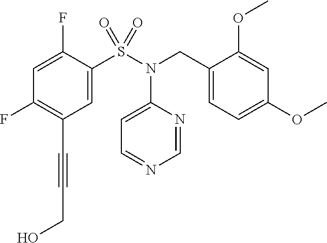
C1=C(S(N(CC2=CC=C(OC)C=C2OC)C2=CC=NC=N2)(=O)=O)C(F)=CC(F)=C1C#CCO
